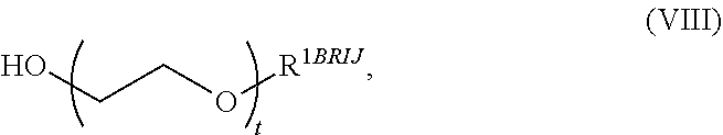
OCCO[R1BRIJ]
